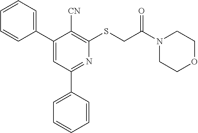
C1=CC=CC(C2=CC(C3=CC=CC=C3)=NC(SCC(N3CCOCC3)=O)=C2[CN])=C1
